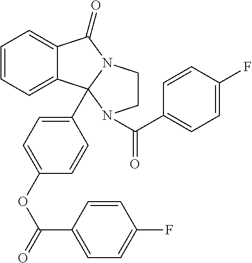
C12=CC=CC=C1C1(C3=CC=C(OC(=O)C4=CC=C(F)C=C4)C=C3)N(C2=O)CCN1C(C1=CC=C(F)C=C1)=O
